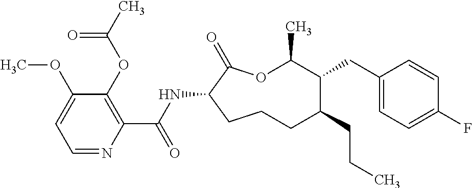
C1CC(NC(C2=C(OC(C)=O)C(OC)=CC=N2)=O)C(=O)OC(C)C(CC2=CC=C(F)C=C2)C(CCC)C1
